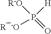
[R-O]P(=O)([R-O])[H]
